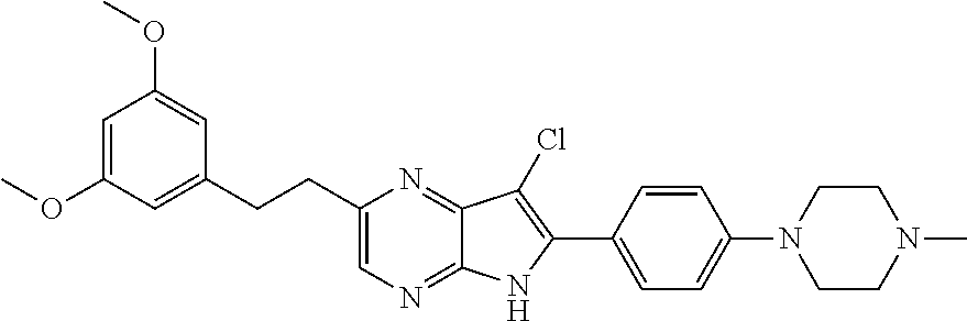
C1(C2=CC=C(N3CCN(C)CC3)C=C2)=C(Cl)C2=NC(CCC3=CC(OC)=CC(OC)=C3)=CN=C2N1
